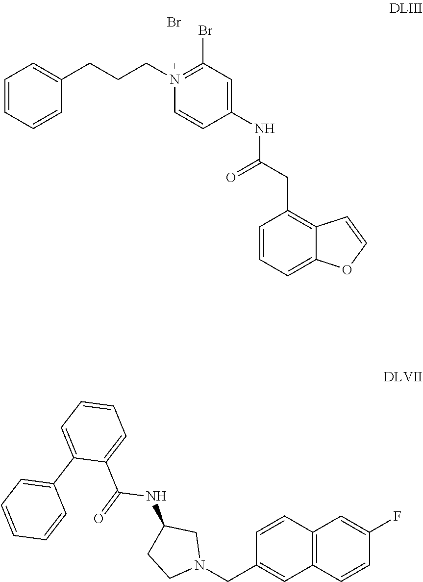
C1=CC=CC(CCCN2=C(Br)C=C(NC(CC3=C4C(=CC=C3)OC=C4)=O)C=C2)=C1.Br.C12=C(C=CC(F)=C1)C=C(CN1CC(NC(C3=CC=CC=C3C3=CC=CC=C3)=O)CC1)C=C2
